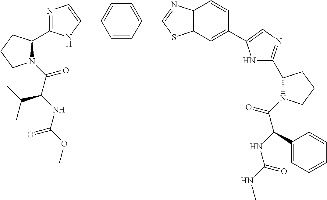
C(=O)(C(NC(OC)=O)C(C)C)N1C(C2=NC=C(C3=CC=C(C4=NC5=C(S4)C=C(C4=CN=C(C6N(C(C(NC(=O)NC)C7=CC=CC=C7)=O)CCC6)N4)C=C5)C=C3)N2)CCC1
